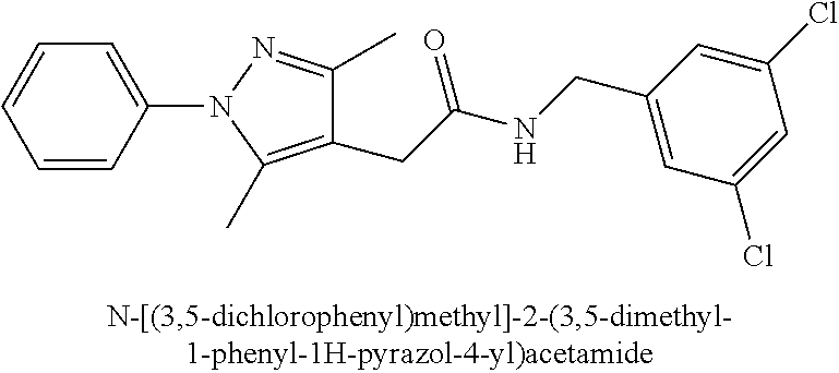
C1=CC(N2C(C)=C(CC(NCC3=CC(Cl)=CC(Cl)=C3)=O)C(C)=N2)=CC=C1
